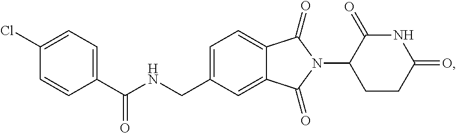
C1=C(CNC(C2=CC=C(Cl)C=C2)=O)C=C2C(=C1)C(=O)N(C1CCC(=O)NC1=O)C2=O
